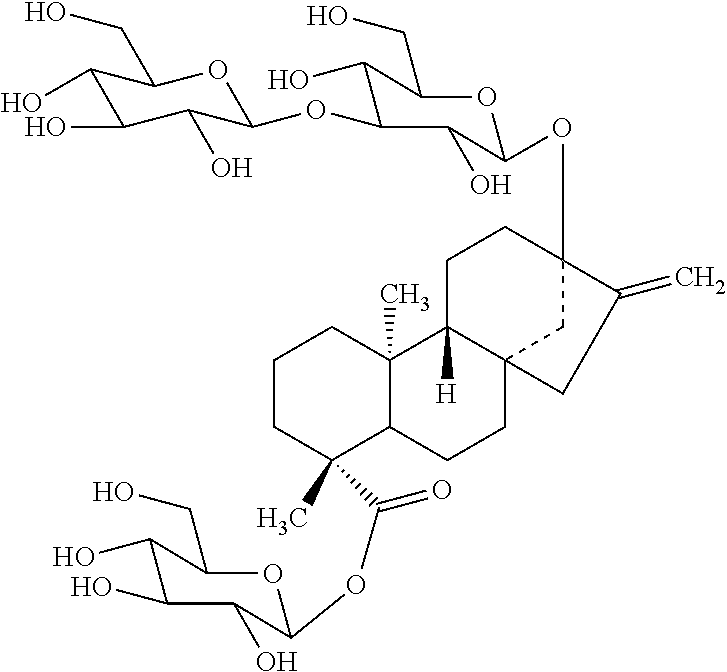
C1CC(C)(C(OC2C(O)C(O)C(O)C(CO)O2)=O)C2C(C)(C1)C1([H])C3(CC2)CC(OC2C(O)C(OC4C(O)C(O)C(O)C(CO)O4)C(O)C(CO)O2)(CC1)C(=C)C3
